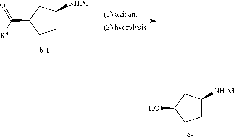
C1C([NHPG])CC(O)C1.C1C([NHPG])CC(C([R3])=O)C1
